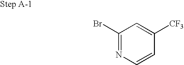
C1(Br)=NC=CC([CF3])=C1
